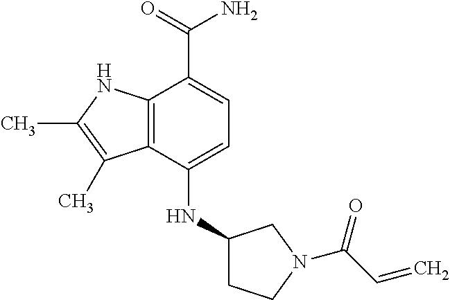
N(C1=CC=C(C(=O)N)C2=C1C(C)=C(C)N2)C1CCN(C(=O)C=C)C1
